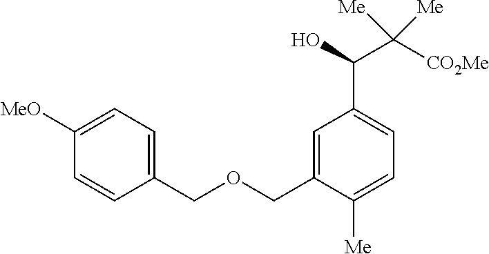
C1([MeO])=CC=C(COCC2=CC(C(O)C([CO2Me])([Me])[Me])=CC=C2[Me])C=C1
